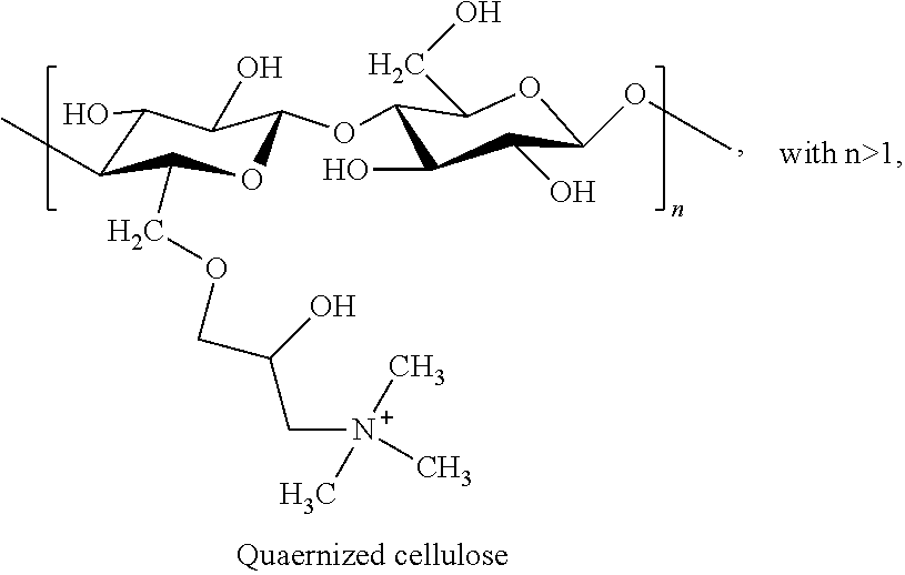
C1(OC2C(O)C(O)C(C)C(COCC(C[N+](C)(C)C)O)O2)C(CO)OC(OC)C(O)C1O
